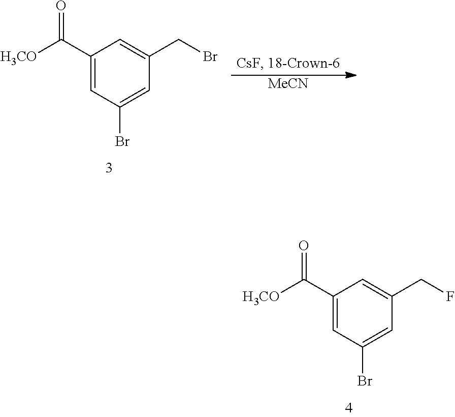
C1(C(=O)[H3CO])=CC(Br)=CC(CF)=C1.C1(C(=O)[H3CO])=CC(Br)=CC(CBr)=C1.[MeCN]
